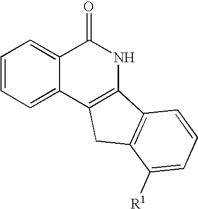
C1=CC=C2C(=C1)C(=O)NC1=C2CC2=C1C=CC=C2[R1]
